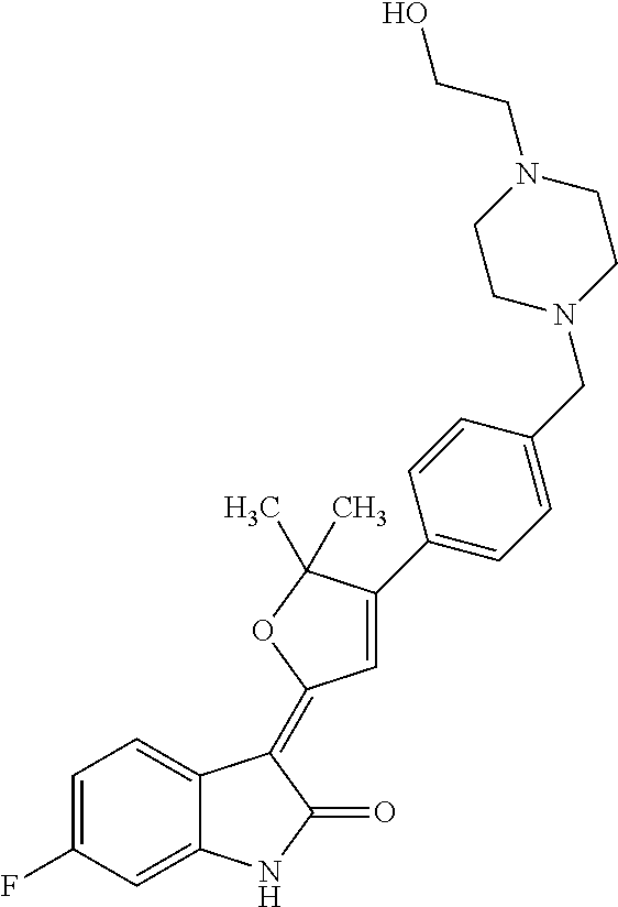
C1=C2C(=CC(F)=C1)NC(=O)C2=C1C=C(C2=CC=C(CN3CCN(CCO)CC3)C=C2)C(C)(C)O1
